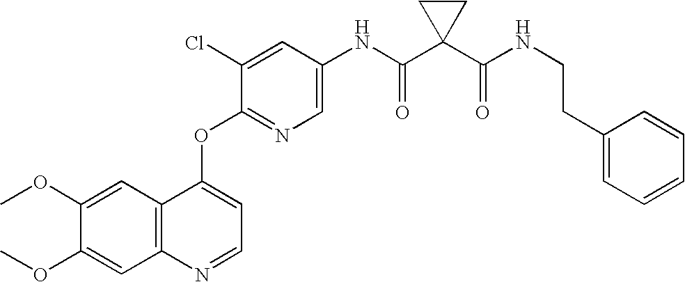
C12=C(C=C(OC)C(OC)=C1)C(OC1=NC=C(NC(C3(C(NCCC4=CC=CC=C4)=O)CC3)=O)C=C1Cl)=CC=N2
